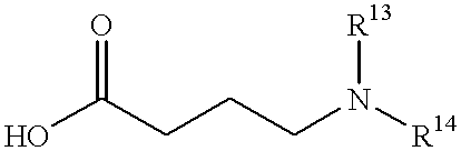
O=C(O)CCCN([R14])[R13]
